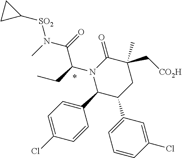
N1(C(CC)C(N([SO2]C2CC2)C)=O)C(C2=CC=C(Cl)C=C2)C(C2=CC=CC(Cl)=C2)CC(C[CO2H])(C)C1=O
